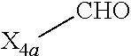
[X4a][CHO]
